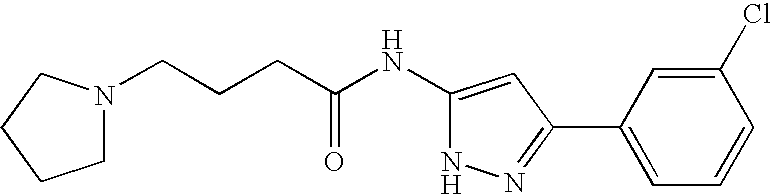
C1(C2=NNC(NC(CCCN3CCCC3)=O)=C2)=CC=CC(Cl)=C1
